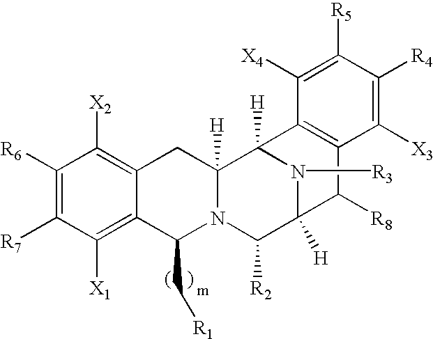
C1([R6])=C([R7])C([X1])=C2C(=C1[X2])CC1([H])N(C2C[R1])C([R2])C2([H])N([R3])C1([H])C1=C(C2[R8])C([X3])=C([R4])C([R5])=C1[X4]
